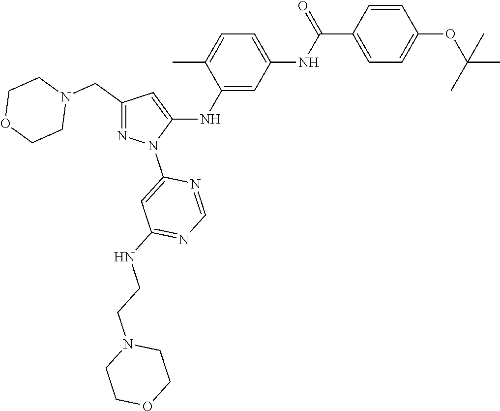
C1(CN2CCOCC2)=NN(C2=CC(NCCN3CCOCC3)=NC=N2)C(NC2=CC(NC(C3=CC=C(OC(C)(C)C)C=C3)=O)=CC=C2C)=C1
